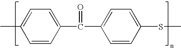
CC1=CC=C(C(C2=CC=C(SC)C=C2)=O)C=C1
